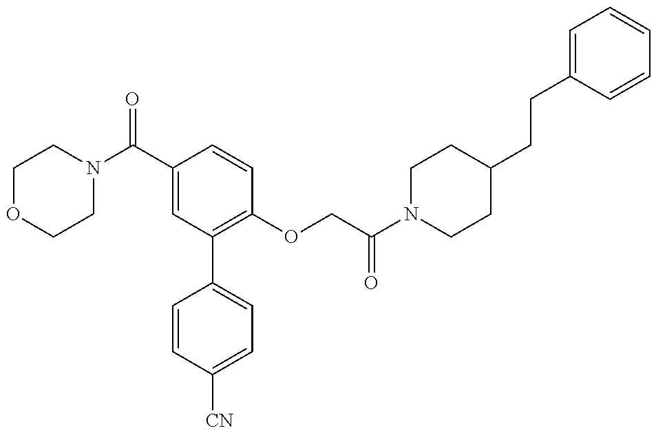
C1=CC([CN])=CC=C1C1=C(OCC(N2CCC(CCC3=CC=CC=C3)CC2)=O)C=CC(C(N2CCOCC2)=O)=C1
